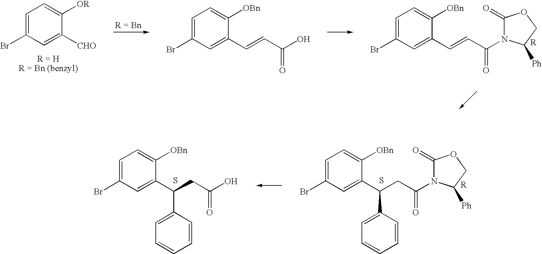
C1=C(Br)C=C([CHO])C([OR])=C1.C1=C(Br)C=C(C=CC(N2C(=O)OCC2[Ph])=O)C([OBn])=C1.C1=C(Br)C=C(C=CC(O)=O)C([OBn])=C1.C1=C(Br)C=C(C(CC(N2C(=O)OCC2[Ph])=O)C2=CC=CC=C2)C([OBn])=C1.S.C1=C(Br)C=C(C(CC(O)=O)C2=CC=CC=C2)C([OBn])=C1.S
